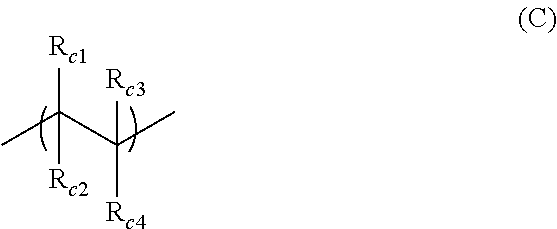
CC(C([Rc4])([Rc3])C)([Rc2])[Rc1]
